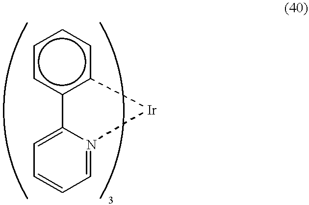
c1c2c(ccc1)[Ir]N1=CC=CC=C21
